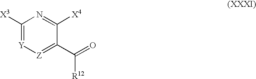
C1([X3])=[Y][Z]=C(C(=O)[R12])C([X4])=N1
